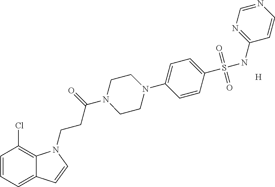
C1=CC=C2C(=C1Cl)N(CCC(=O)N1CCN(C3=CC=C(S(NC4=NC=NC=C4)(=O)=O)C=C3)CC1)C=C2.[H]
